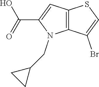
C12=C(N(CC3CC3)C(C(=O)O)=C1)C(Br)=CS2
